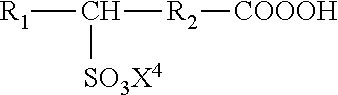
[R1]C([R2][COOOH])[SO3X4]
